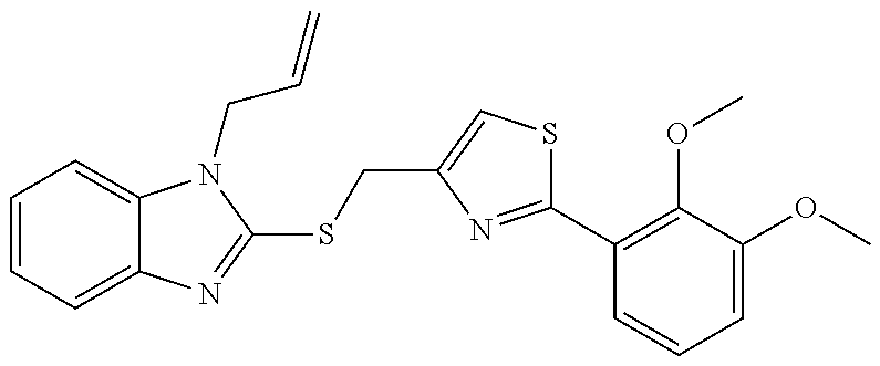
C1=CC=C2C(=C1)N(CC=C)C(SCC1=CSC(C3=C(OC)C(OC)=CC=C3)=N1)=N2
